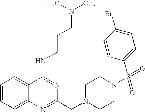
C1=CC=C2C(=C1)C(NCCCN(C)C)=NC(CN1CCN(S(C3=CC=C(Br)C=C3)(=O)=O)CC1)=N2
